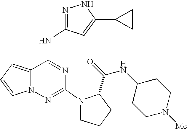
N1=C(NC2=NC(N3CCCC3C(=O)NC3CCN([Me])CC3)=NN3C2=CC=C3)C=C(C2CC2)N1
